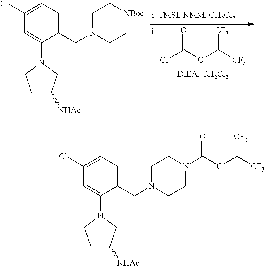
ClC(OC([CF3])[CF3])=O.C1(Cl)=CC=C(CN2CC[NBoc]CC2)C(N2CCC([NHAc])C2)=C1.C1(Cl)=CC=C(CN2CCN(C(OC([CF3])[CF3])=O)CC2)C(N2CCC([NHAc])C2)=C1
